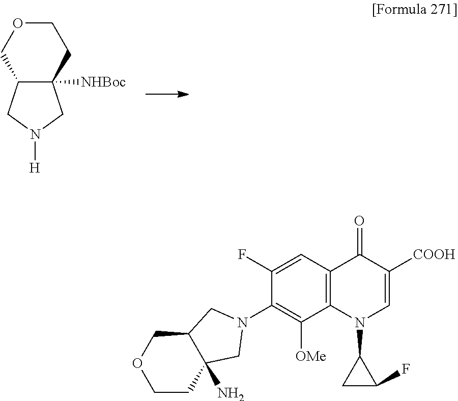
C12([NHBoc])C(CN([H])C1)COCC2.C1(N2CC3(N)CCOCC3C2)=C([OMe])C2=C(C=C1F)C(=O)C([COOH])=CN2C1CC1F
